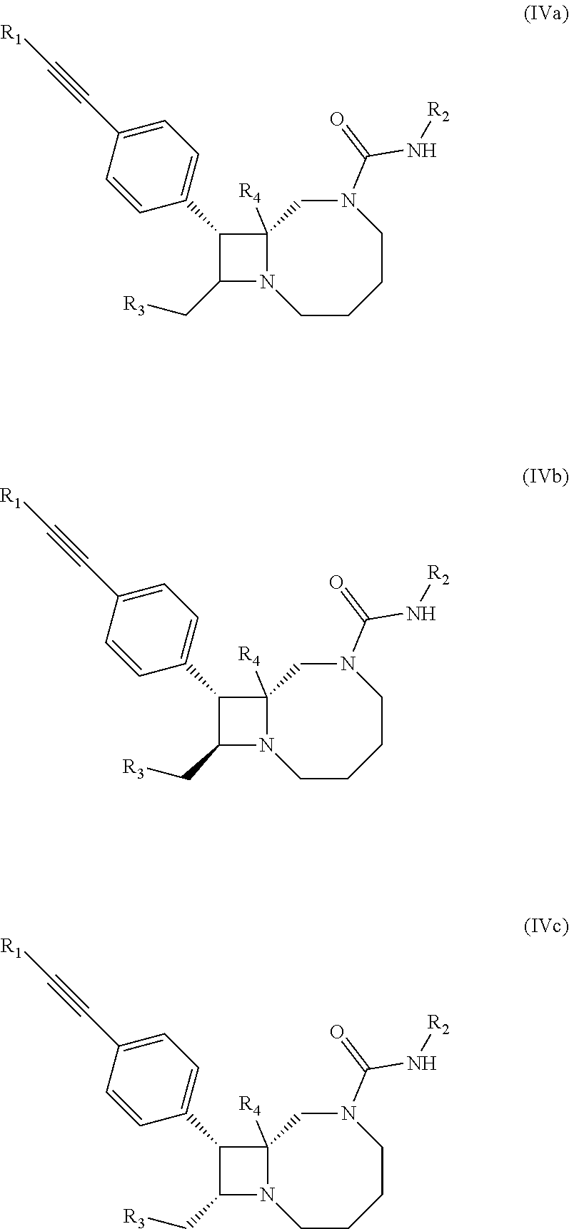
C1CCCN(C(=O)N[R2])CC2([R4])N1C(C[R3])C2C1=CC=C(C#C[R1])C=C1.C1CCCN(C(=O)N[R2])CC2([R4])N1C(C[R3])C2C1=CC=C(C#C[R1])C=C1.C1CCCN(C(=O)N[R2])CC2([R4])N1C(C[R3])C2C1=CC=C(C#C[R1])C=C1
